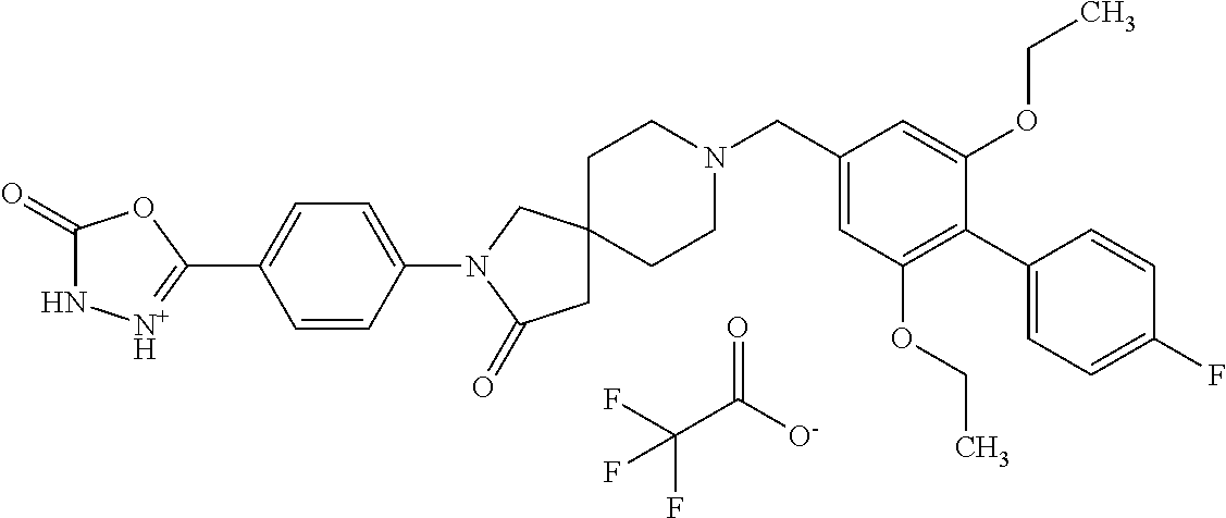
C1CN(CC2=CC(OCC)=C(C3=CC=C(F)C=C3)C(OCC)=C2)CCC12CC(=O)N(C1=CC=C(C3=[N+H]NC(=O)O3)C=C1)C2.FC(C([O-])=O)(F)F
